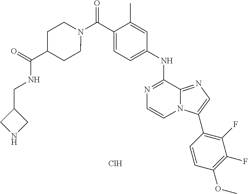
C(C1=CC=C(NC2=NC=CN3C2=NC=C3C2=C(F)C(F)=C(OC)C=C2)C=C1C)(=O)N1CCC(C(=O)NCC2CNC2)CC1.Cl
